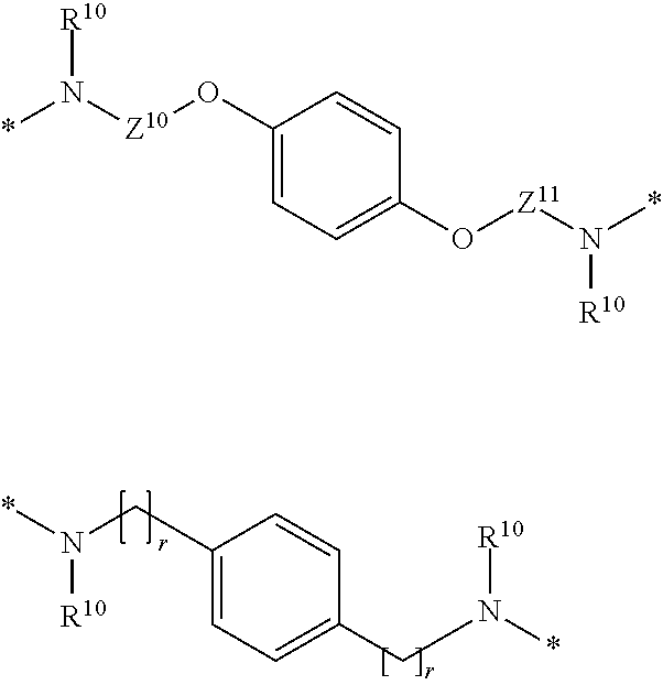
C1(CN(*)[R10])=CC=C(CN(*)[R10])C=C1.O([Z11]N(*)[R10])C1=CC=C(O[Z10]N(*)[R10])C=C1
